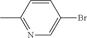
C1=CC(C)=NC=C1Br
